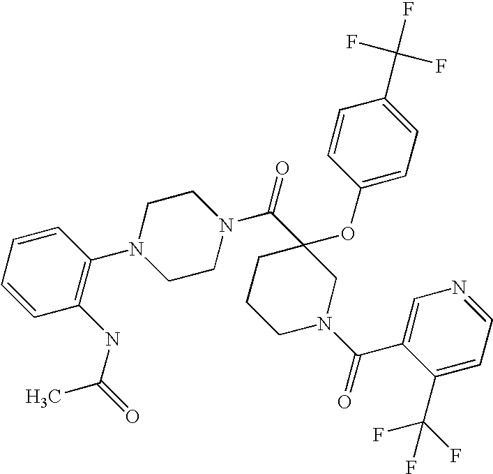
C1=CC=CC(N2CCN(C(C3(OC4=CC=C(C(F)(F)F)C=C4)CCCN(C(=O)C4=CN=CC=C4C(F)(F)F)C3)=O)CC2)=C1NC(C)=O
